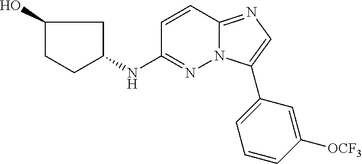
C1=CC2=NC=C(C3=CC=CC([OCF3])=C3)N2N=C1NC1CC(O)CC1
